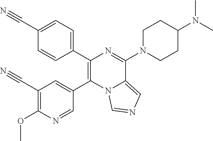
C1(OC)=C(C#N)C=C(C2=C(C3=CC=C(C#N)C=C3)N=C(N3CCC(N(C)C)CC3)C3=CN=CN23)C=N1
